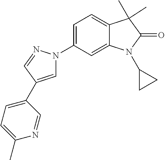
C1=C(C2=CC=C(C)N=C2)C=NN1C1=CC=C2C(=C1)N(C1CC1)C(=O)C2(C)C
